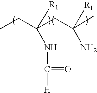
CCC(CC(C)([R1])N)([R1])NC(=O)[H]
